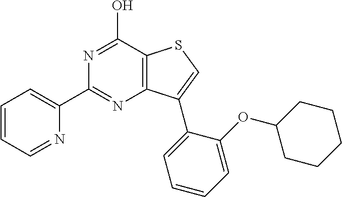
N1=CC=CC=C1C1=NC2=C(C(O)=N1)SC=C2C1=CC=CC=C1OC1CCCCC1
